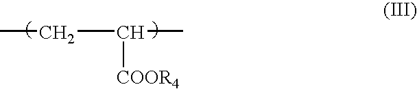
CCC(C)[COOR4]
